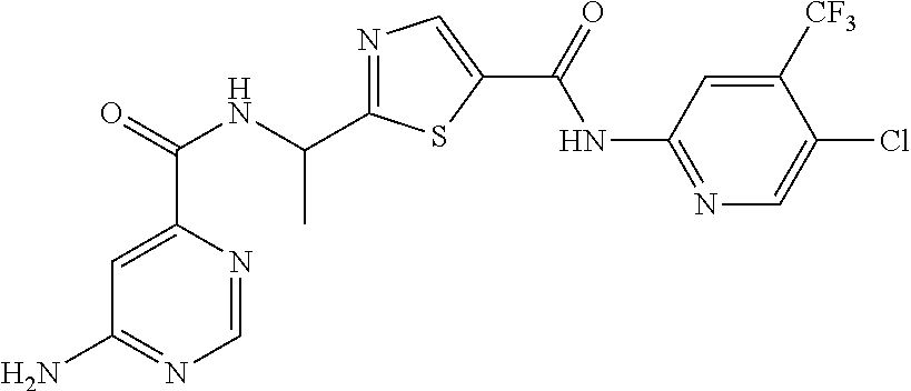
N1=C(C(NC(C2=CC(N)=NC=N2)=O)C)SC(C(=O)NC2=NC=C(Cl)C([CF3])=C2)=C1
